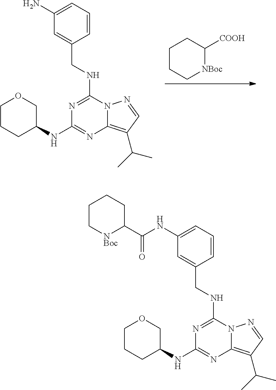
C1CC[NBoc]C([COOH])C1.N1=C(NCC2=CC(N)=CC=C2)N2C(=C(C(C)C)C=N2)N=C1NC1COCCC1.N1=C(NCC2=CC(NC(C3CCCC[NBoc]3)=O)=CC=C2)N2C(=C(C(C)C)C=N2)N=C1NC1COCCC1
